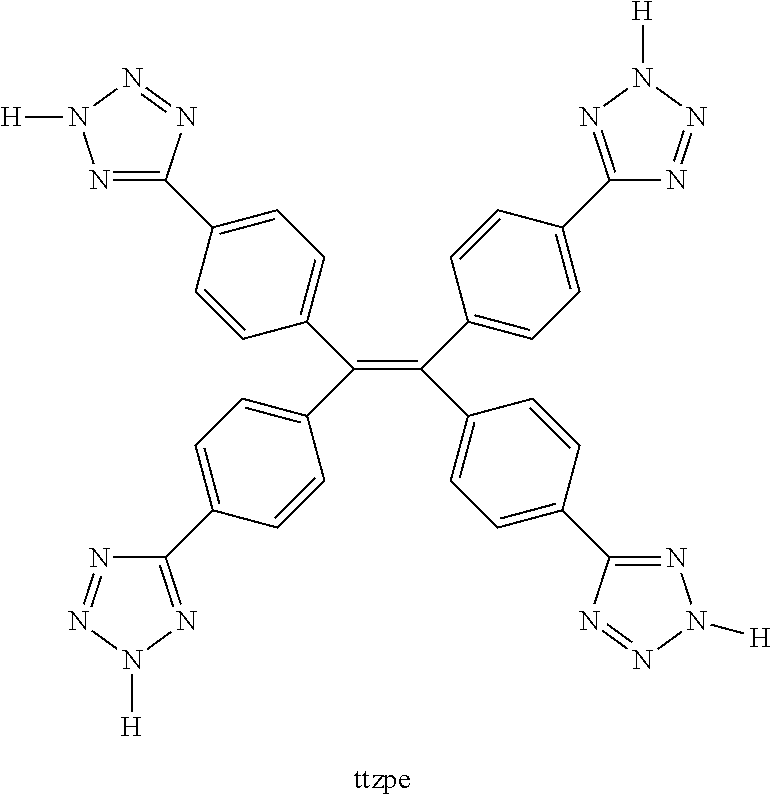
C(=C(C1=CC=C(C2=NN([H])N=N2)C=C1)C1=CC=C(C2=NN([H])N=N2)C=C1)(C1=CC=C(C2=NN([H])N=N2)C=C1)C1=CC=C(C2=NN([H])N=N2)C=C1
